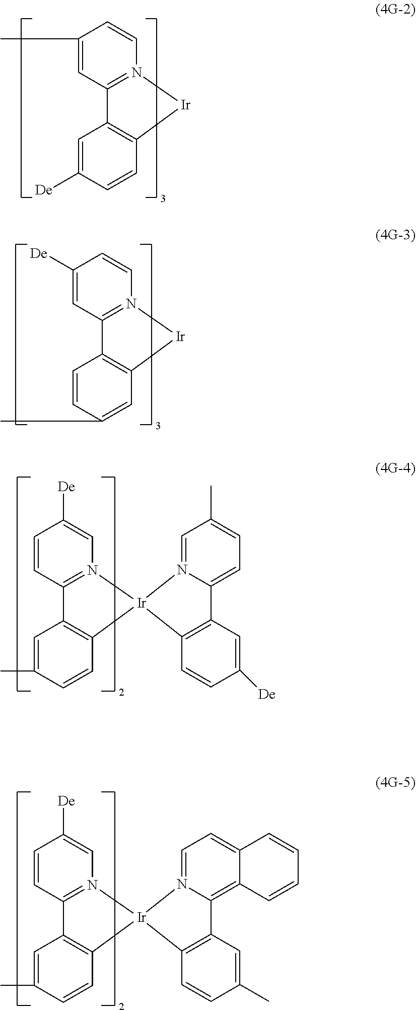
C1(C)=CC2=N(C=C1)[Ir]C1=C2C=C([De])C=C1.C1([De])=CC2=N(C=C1)[Ir]C1=C2C=CC(C)=C1.C1=CC2=N(C=C1[De])[Ir]1(C3=C2C=C(C)C=C3)N2=CC(C)=CC=C2C2=C1C=CC([De])=C2.C1=CC2=N(C=C1[De])[Ir]1(C3=C2C=C(C)C=C3)N2=CC=C3C(=C2C2=C1C=CC(C)=C2)C=CC=C3
